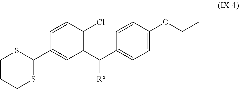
C1CCSC(C2=CC(C(C3=CC=C(OCC)C=C3)[R8])=C(Cl)C=C2)S1
